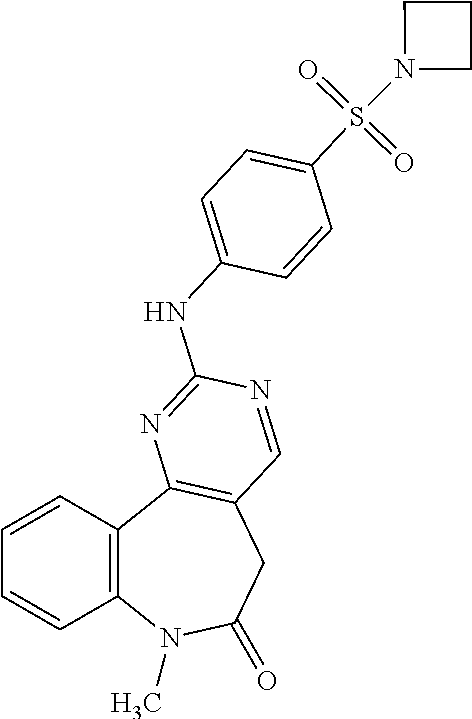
C1=CC2=C(C=C1)N(C)C(=O)CC1=C2N=C(NC2=CC=C(S(=O)(=O)N3CCC3)C=C2)N=C1
